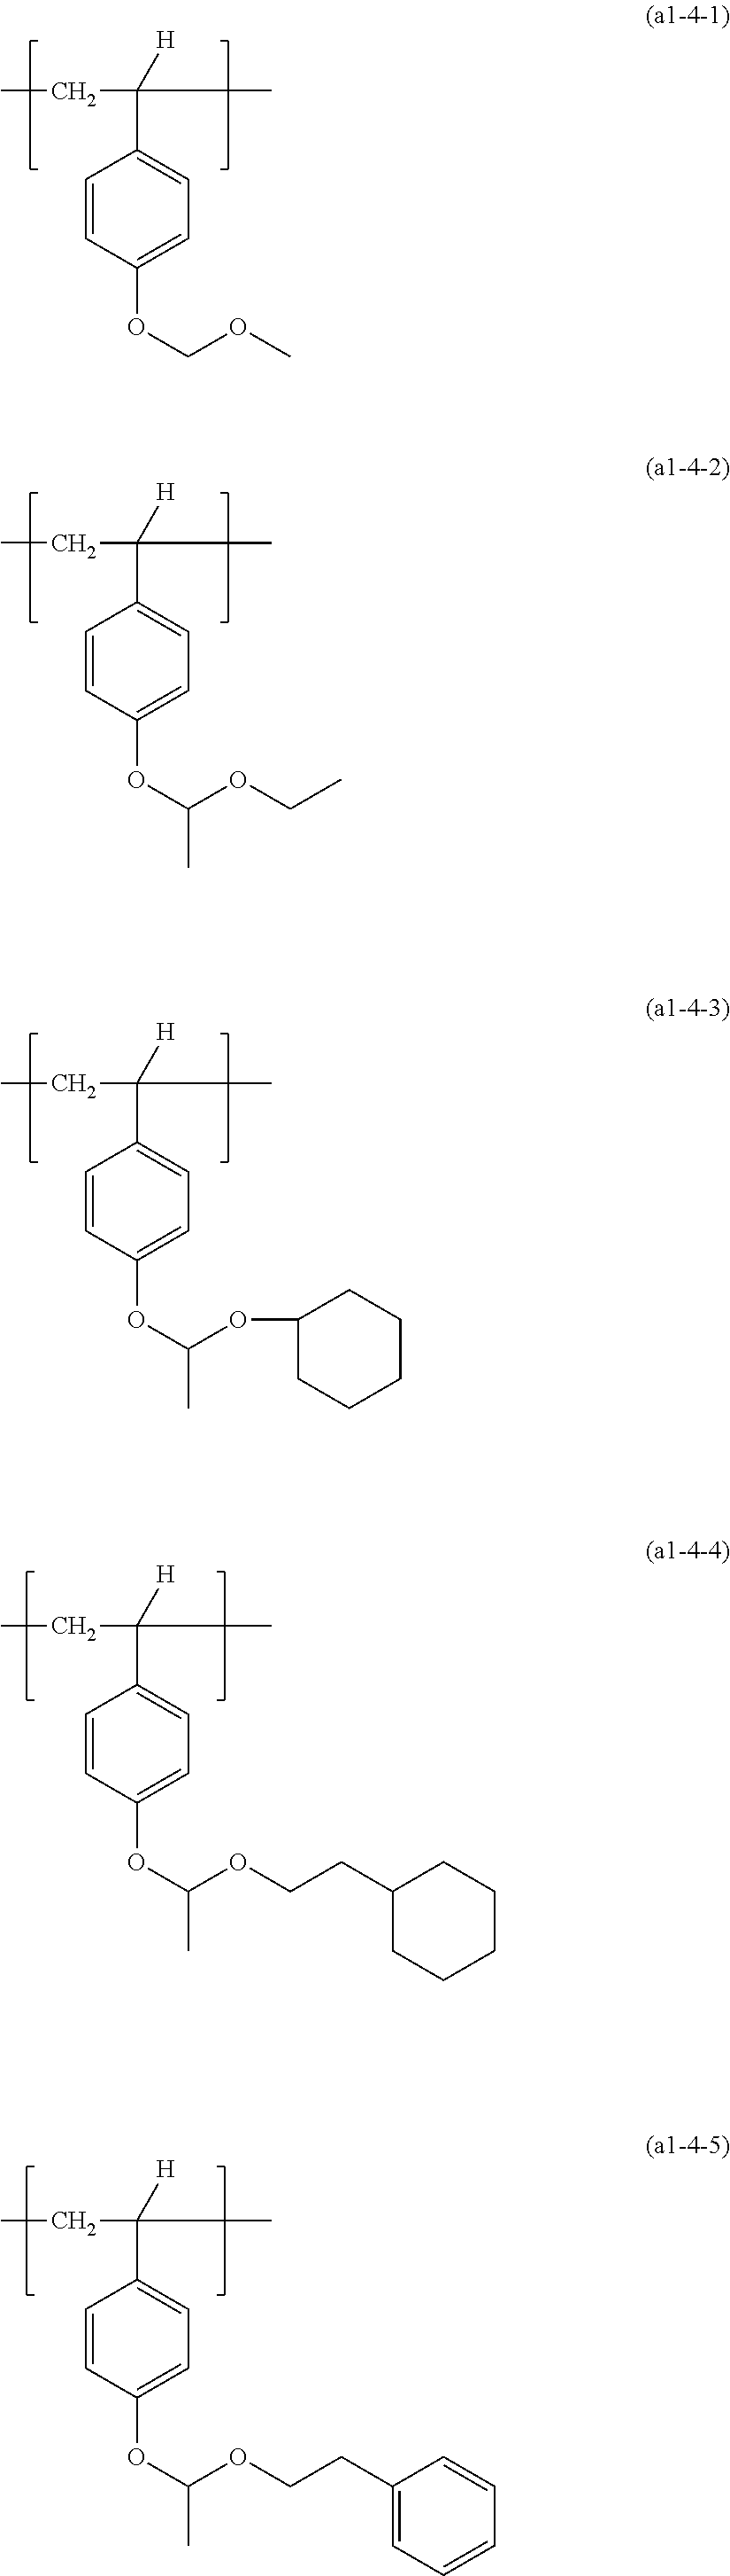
CCC(C)(C1=CC=C(OCOC)C=C1)[H].CCC(C)(C1=CC=C(OC(OCC)C)C=C1)[H].CCC(C)(C1=CC=C(OC(OC2CCCCC2)C)C=C1)[H].CCC(C)(C1=CC=C(OC(OCCC2CCCCC2)C)C=C1)[H].CCC(C)(C1=CC=C(OC(OCCC2=CC=CC=C2)C)C=C1)[H]
